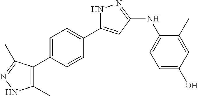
N1C(C2=CC=C(C3=C(C)NN=C3C)C=C2)=CC(NC2=CC=C(O)C=C2C)=N1
